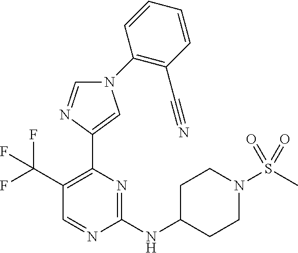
C1(C(F)(F)F)=C(C2=CN(C3=C(C#N)C=CC=C3)C=N2)N=C(NC2CCN(S(=O)(C)=O)CC2)N=C1
